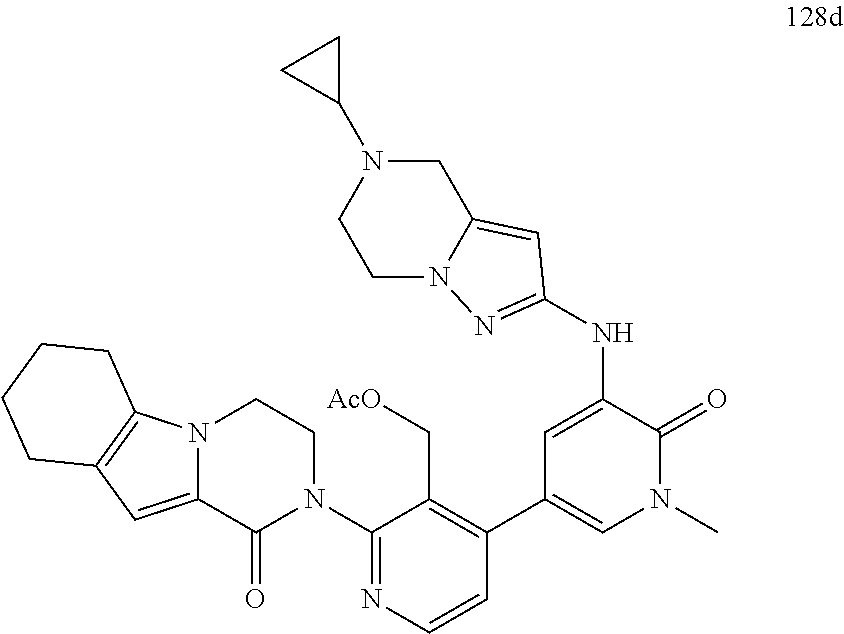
C1(N2CCN3C(=CC4=C3CCCC4)C2=O)=NC=CC(C2=CN(C)C(=O)C(NC3=NN4C(=C3)CN(C3CC3)CC4)=C2)=C1C[AcO]
